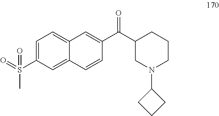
C1=C(S(=O)(C)=O)C=C2C(=C1)C=C(C(C1CN(C3CCC3)CCC1)=O)C=C2
